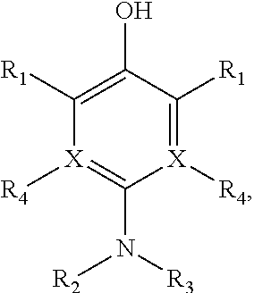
[X]1([R4])=C([R1])C(O)=C([R1])[X]([R4])=C1N([R3])[R2]
